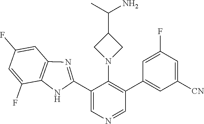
C1(C2=NC3=C(N2)C(F)=CC(F)=C3)=CN=CC(C2=CC([CN])=CC(F)=C2)=C1N1CC(C(N)C)C1
